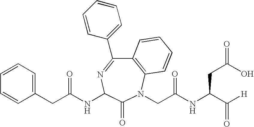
C(C(NC1N=C(C2=CC=CC=C2)C2=C(N(CC(NC(C([H])=O)CC(=O)O)=O)C1=O)C=CC=C2)=O)C1=CC=CC=C1
